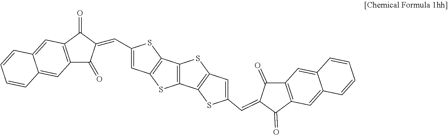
C1=C(C=C2C(=O)C3=C(C2=O)C=C2C(=C3)C=CC=C2)SC2=C1SC1=C2SC2=C1SC(C=C1C(=O)C3=C(C1=O)C=C1C(=C3)C=CC=C1)=C2
